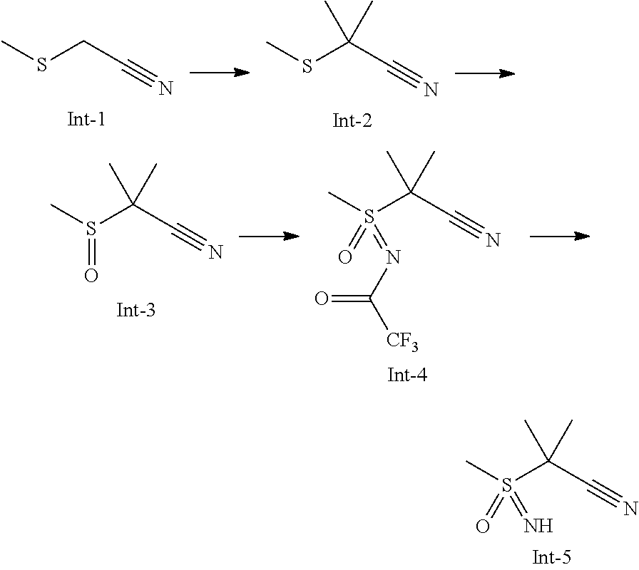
S(CC#N)C.S(C(C#N)(C)C)C.S(C(C#N)(C)C)(C)=O.S(C(C#N)(C)C)(C)(=O)=NC([CF3])=O.S(C(C#N)(C)C)(C)(=O)=N
